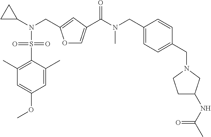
C(N(C(=O)C1=COC(CN(C2CC2)S(C2=C(C)C=C(OC)C=C2C)(=O)=O)=C1)C)C1=CC=C(CN2CCC(NC(C)=O)C2)C=C1
